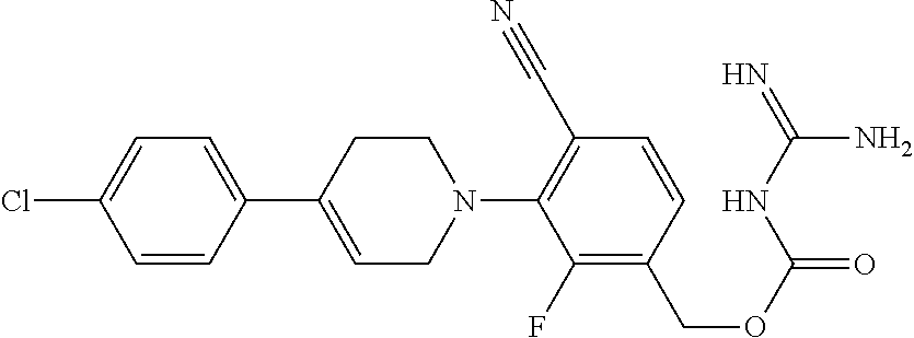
C1=C(C2=CCN(C3=C(C#N)C=CC(COC(=O)NC(=N)N)=C3F)CC2)C=CC(Cl)=C1
